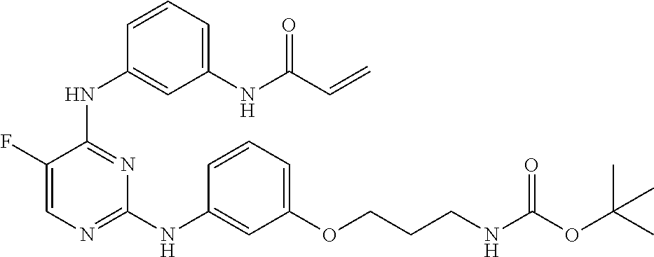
N(C1=NC=C(F)C(NC2=CC([NH]C(C=C)=O)=CC=C2)=N1)C1=CC(OCCCNC(OC(C)(C)C)=O)=CC=C1
